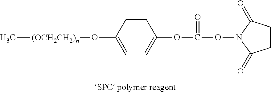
C1=C(O[(OCH2CH2)n]C)C=CC(OC(ON2C(=O)CCC2=O)=O)=C1
